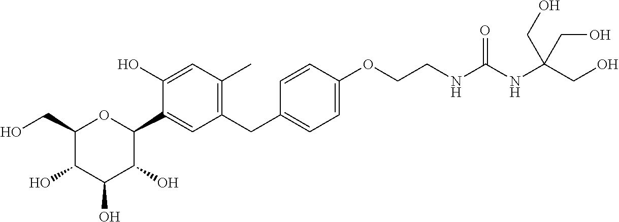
C1(CO)C(O)C(O)C(O)C(C2=CC(CC3=CC=C(OCCNC(NC(CO)(CO)CO)=O)C=C3)=C(C)C=C2O)O1
